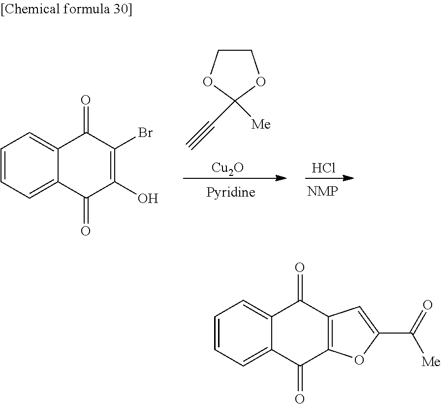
C1(=O)C2=C(C(=O)C3=CC=CC=C13)C=C(C(=O)[Me])O2.C1COC(C#C)([Me])O1.C1(=O)C(O)=C(Br)C(=O)C2=CC=CC=C12.[Cu2O].Cl
